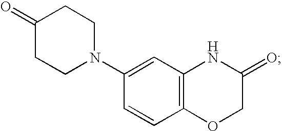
C12=C(C=C(N3CCC(=O)CC3)C=C1)NC(=O)CO2
